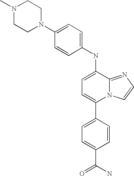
C1=C(C2=CC=C(NC3=CC=C(N4CCN(C)CC4)C=C3)C3=NC=CN23)C=CC(C(N)=O)=C1
